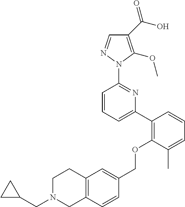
C1(C(O)=O)=C(OC)N(C2=NC(C3=C(OCC4=CC5=C(C=C4)CN(CC4CC4)CC5)C(C)=CC=C3)=CC=C2)N=C1
